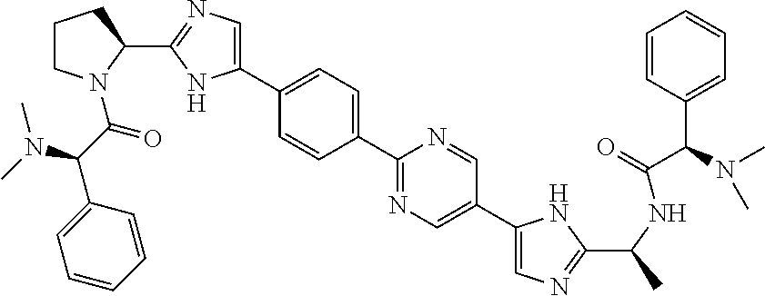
C1(C2=CC=C(C3=CN=C(C4CCCN4C(C(N(C)C)C4=CC=CC=C4)=O)N3)C=C2)=NC=C(C2=CN=C(C(C)NC(=O)C(N(C)C)C3=CC=CC=C3)N2)C=N1
